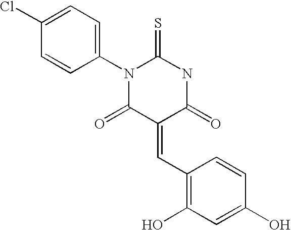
C1(Cl)=CC=C(N2C(=S)NC(=O)C(=CC3=C(O)C=C(O)C=C3)C2=O)C=C1
